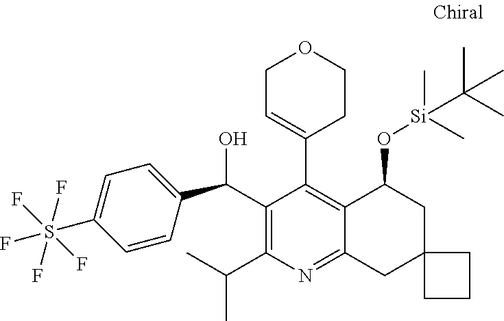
C1=CC(C(C2=C(C(C)C)N=C3C(=C2C2=CCOCC2)C(O[Si](C)(C)C(C)(C)C)CC2(C3)CCC2)O)=CC=C1S(F)(F)(F)(F)F
